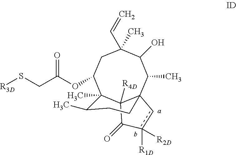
C1(C)(C=C)CC(OC(=O)CS[R3D])C2(C)C3([R4D])C(C(C)C1O)(cc([R2D])([R1D])C3=O)CCC2C
